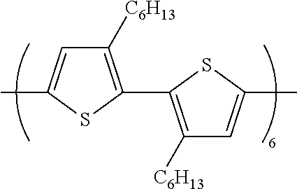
C1([C6H13])=C(C2=C([C6H13])C=C(C)S2)SC(C)=C1
